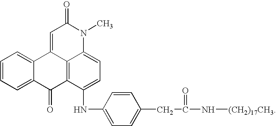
C1=CC=C2C(=C1)C1=CC(=O)N(C)C3=CC=C(NC4=CC=C(CC(N[(CH2)17CH3])=O)C=C4)C(=C13)C2=O
